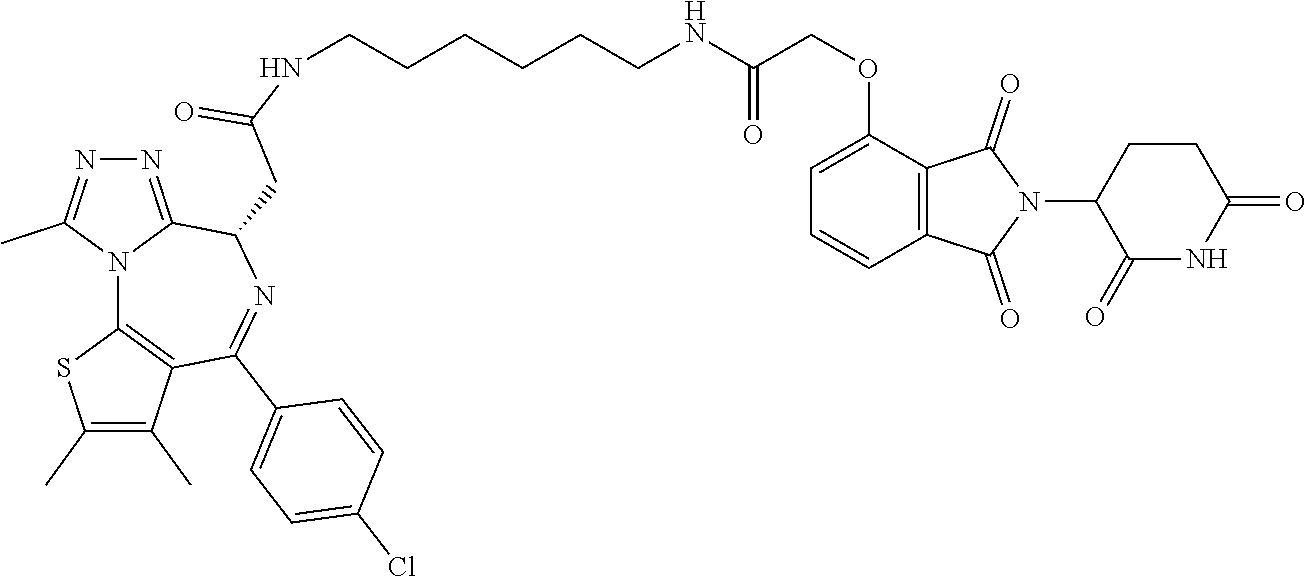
C(CCCCCNC(COC1=CC=CC2=C1C(=O)N(C1C(=O)NC(=O)CC1)C2=O)=O)NC(CC1C2=NN=C(C)N2C2=C(C(C)=C(C)S2)C(C2=CC=C(Cl)C=C2)=N1)=O
